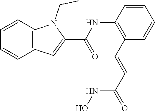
C1(C=CC(=O)NO)=C(NC(C2=CC3=C(N2CC)C=CC=C3)=O)C=CC=C1
